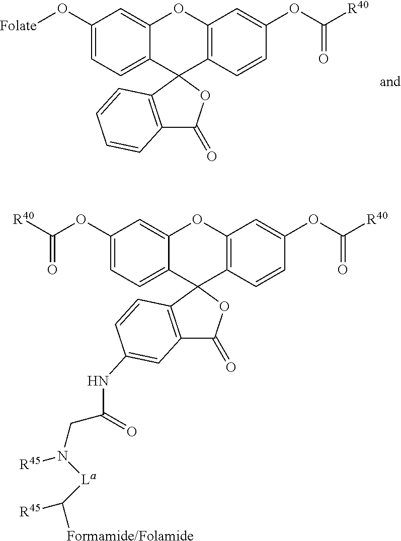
O([Folate])C1=CC=C2C(=C1)OC1=C(C=CC(OC(=O)[R40])=C1)C21OC(=O)C2=C1C=CC=C2.[R40]C(OC1=CC=C2C(=C1)OC1=C(C=CC(OC([R40])=O)=C1)C21OC(=O)C2=C1C=CC(NC(CN([La]C([R45])[Formamide/Folamide])[R45])=O)=C2)=O
